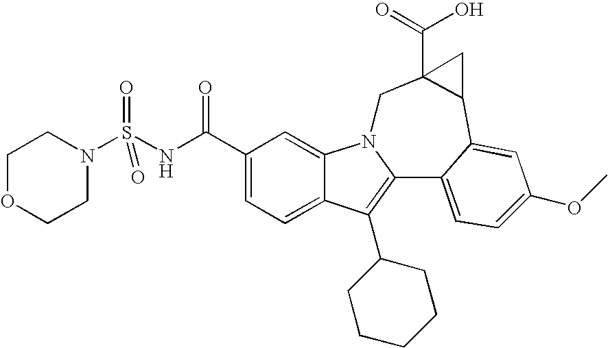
C1(C(NS(N2CCOCC2)(=O)=O)=O)=CC=C2C(=C1)N1C(=C2C2CCCCC2)C2=CC=C(OC)C=C2C2C(C(O)=O)(C1)C2
